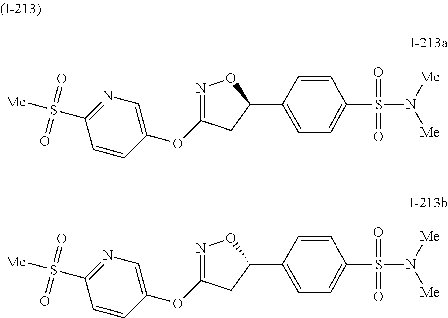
C1(C2=CC=C(S(=O)(=O)N([Me])[Me])C=C2)ON=C(OC2=CN=C(S([Me])(=O)=O)C=C2)C1.C1(C2=CC=C(S(=O)(=O)N([Me])[Me])C=C2)ON=C(OC2=CN=C(S([Me])(=O)=O)C=C2)C1
